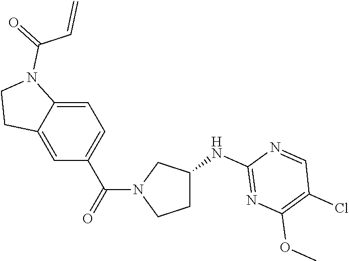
C1=C2C(=CC=C1C(=O)N1CCC(NC3=NC(OC)=C(Cl)C=N3)C1)N(C(=O)C=C)CC2
